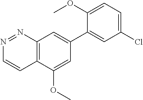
C1(C2=CC3=C(C(OC)=C2)C=CN=N3)=CC(Cl)=CC=C1OC
